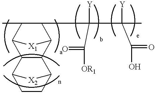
CC1C2C3C(C(C1CC([Y])(C([OR1])=O)CC([Y])(C(O)=O)C)[X1]2)C1CCC3[X2]1
